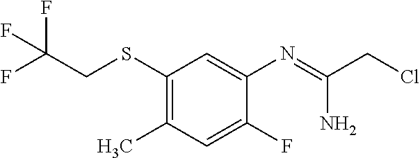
C1(SCC(F)(F)F)=C(C)C=C(F)C(N=C(N)CCl)=C1
